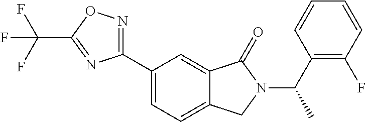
CC(N1C(=O)C2=CC(C3=NOC(C(F)(F)F)=N3)=CC=C2C1)C1=C(F)C=CC=C1
